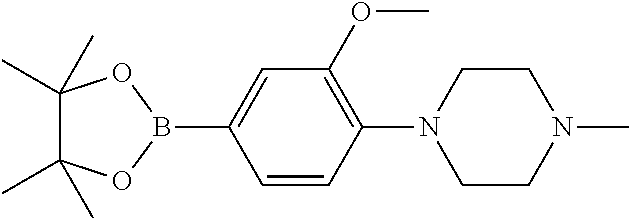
C1=CC(N2CCN(C)CC2)=C(OC)C=C1B1OC(C)(C)C(C)(C)O1
